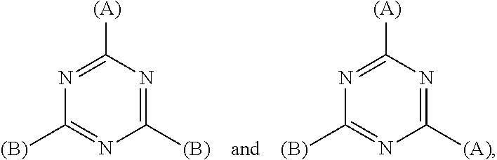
N1=C([(A)])N=C([(B)])N=C1[(B)].N1=C([(A)])N=C([(A)])N=C1[(B)]
